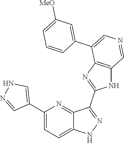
C1(C2=CNN=C2)=CC=C2C(=N1)C(C1=NC3=C(N1)C=NC=C3C1=CC([MeO])=CC=C1)=NN2
